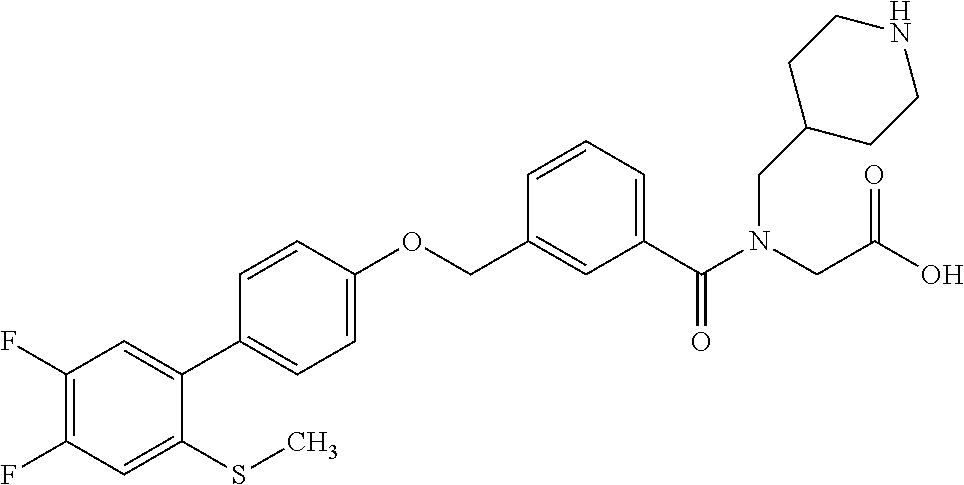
C1(F)=C(F)C=C(SC)C(C2=CC=C(OCC3=CC(C(N(CC(O)=O)CC4CCNCC4)=O)=CC=C3)C=C2)=C1
